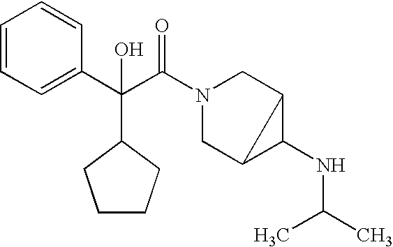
C1=CC=C(C(C(N2CC3C(NC(C)C)C3C2)=O)(C2CCCC2)O)C=C1
